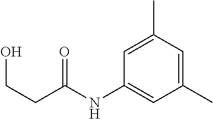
C1(C)=CC(C)=CC(NC(CCO)=O)=C1
